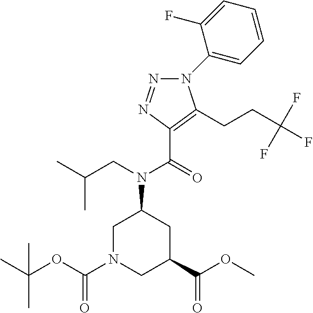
C1N(C(OC(C)(C)C)=O)CC(C(OC)=O)CC1N(CC(C)C)C(=O)C1=C(CCC(F)(F)F)N(C2=CC=CC=C2F)N=N1
